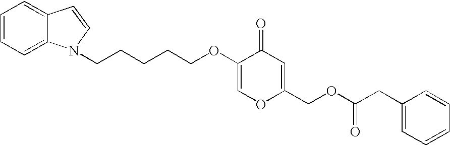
C1=CC=C2C(=C1)C=CN2CCCCCOC1=COC(COC(CC2=CC=CC=C2)=O)=CC1=O
